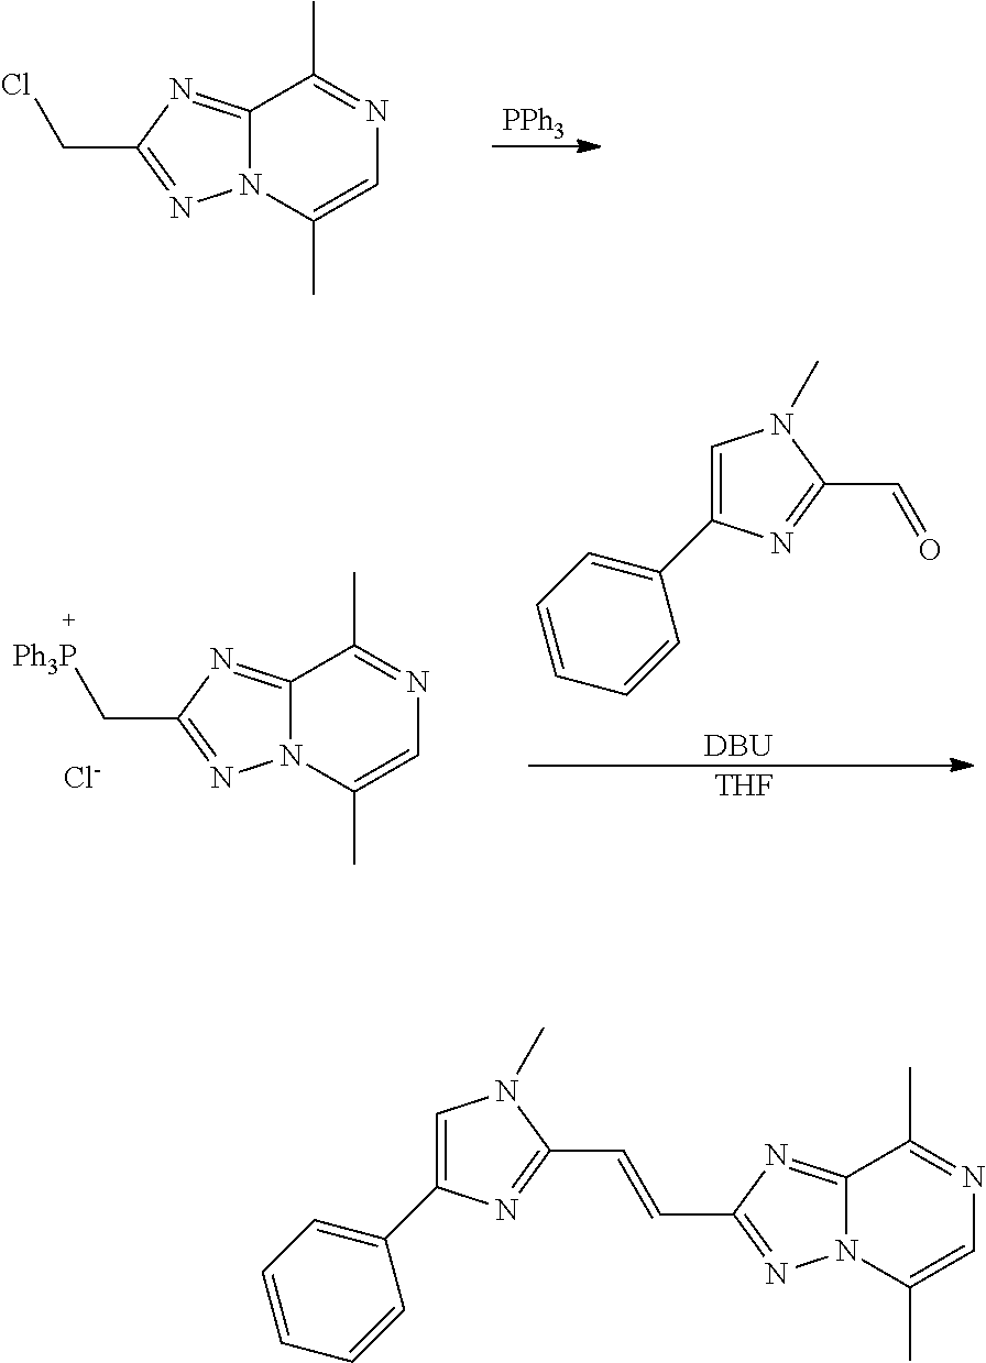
C12=NC(C[Ph3P])=NN1C(C)=CN=C2C.[Cl-].C1=C(C2=CC=CC=C2)N=C(C=O)N1C.[DBU].[THF].C12=NC(CCl)=NN1C(C)=CN=C2C.[PPh3].C1=C(C2=CC=CC=C2)N=C(C=CC2=NN3C(=N2)C(C)=NC=C3C)N1C
